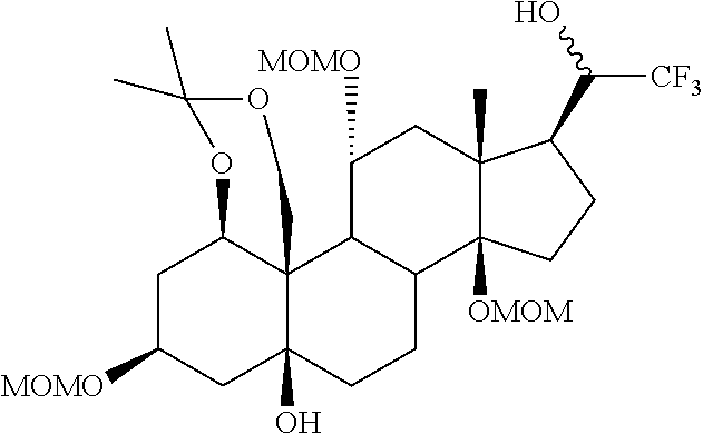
C1C([MOMO])CC2(O)C3(C1OC(C)(C)OC3)C1C(CC2)C2([OMOM])C(C)(CC1[MOMO])C(C([CF3])O)CC2
